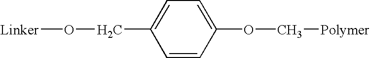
C1=CC(OC[Polymer])=CC=C1CO[Linker]
